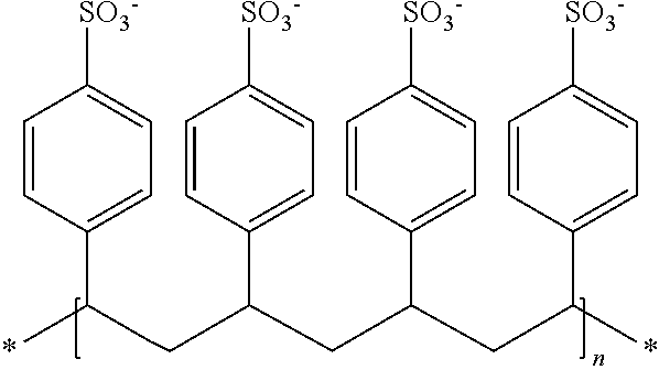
C1=CC(C(C)CCC(C2=CC=C([SO3-])C=C2)CC(C2=CC=C([SO3-])C=C2)CC(C2=CC=C([SO3-])C=C2)C)=CC=C1[SO3-]
